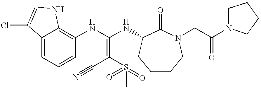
C12=CC=CC(NC(NC3C(=O)N(CC(N4CCCC4)=O)CCCC3)=C(C#N)S(=O)(=O)C)=C1NC=C2Cl
